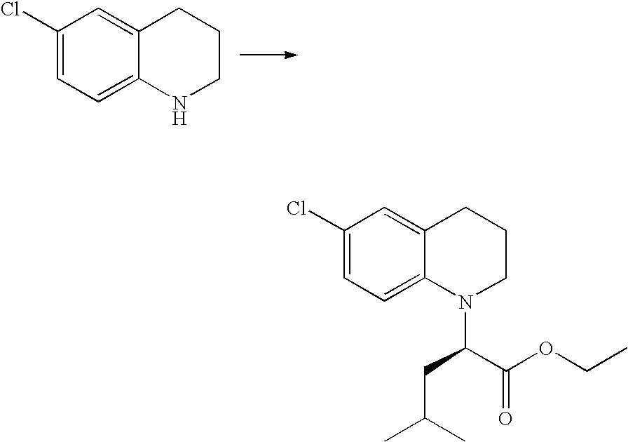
C1(Cl)=CC=C2C(=C1)CCCN2.C1(Cl)=CC=C2C(=C1)CCCN2C(C(OCC)=O)CC(C)C
